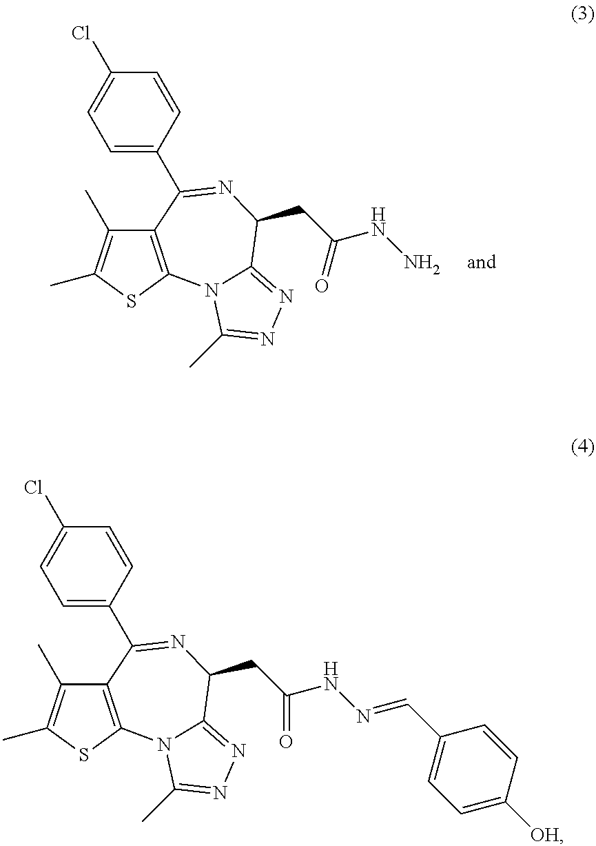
C12=C(SC(C)=C1C)N1C(=NN=C1C)C(CC(NN)=O)N=C2C1=CC=C(Cl)C=C1.C12=C(SC(C)=C1C)N1C(=NN=C1C)C(CC(NN=CC1=CC=C([OH])C=C1)=O)N=C2C1=CC=C(Cl)C=C1
